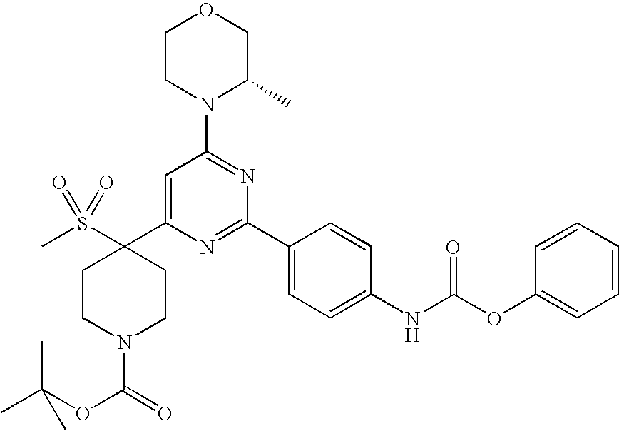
CS(C1(C2=CC(N3C(C)COCC3)=NC(C3=CC=C(NC(OC4=CC=CC=C4)=O)C=C3)=N2)CCN(C(=O)OC(C)(C)C)CC1)(=O)=O
